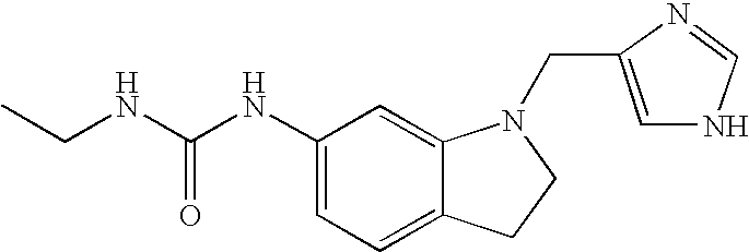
C1(NC(NCC)=O)=CC=C2C(=C1)N(CC1=CNC=N1)CC2
